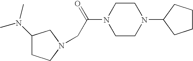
C1(N(C)C)CCN(CC(N2CCN(C3CCCC3)CC2)=O)C1
